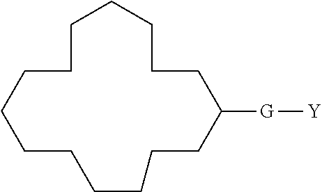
C1CCCCC([G][Y])CCCCCCCCC1
